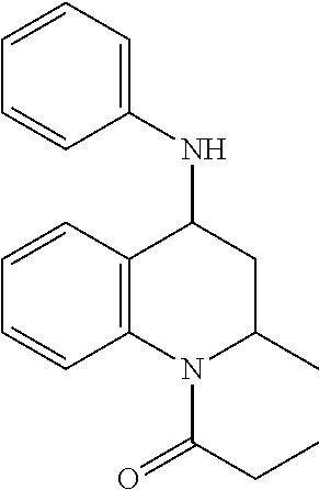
N(C1C2=C(N(C(CC)=O)C(C)C1)C=CC=C2)C1=CC=CC=C1
